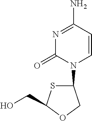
C1=CC(N)=NC(=O)N1C1SC(CO)OC1
